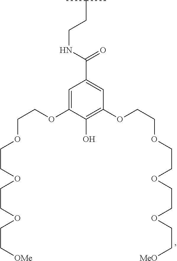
C1=C(OCCOCCOCCOCC[OMe])C(O)=C(OCCOCCOCCOCC[MeO])C=C1C(NCCC(C)C)=O
